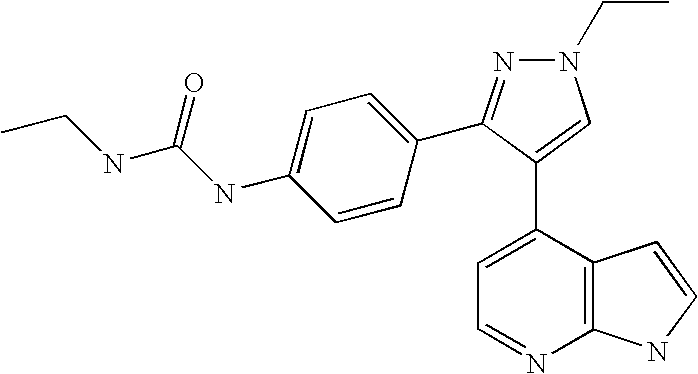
C1=C(C2=CN(CC)N=C2C2=CC=C(NC(=O)NCC)C=C2)C2=C(N=C1)NC=C2
